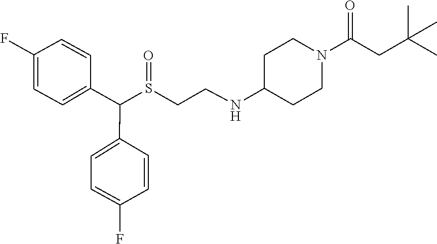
S(CCNC1CCN(C(CC(C)(C)C)=O)CC1)(C(C1=CC=C(F)C=C1)C1=CC=C(F)C=C1)=O
